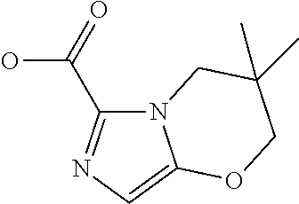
N12C(C(=O)O)=NC=C1OCC(C)(C)C2
